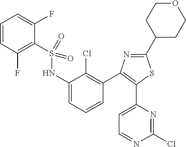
C1=CC(F)=C(S(NC2=CC=CC(C3=C(C4=CC=NC(Cl)=N4)SC(C4CCOCC4)=N3)=C2Cl)(=O)=O)C(F)=C1
